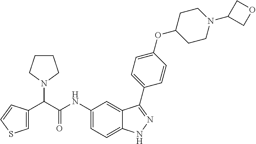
C1CCN(C(C(NC2=CC=C3C(=C2)C(C2=CC=C(OC4CCN(C5COC5)CC4)C=C2)=NN3)=O)C2=CSC=C2)C1
